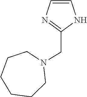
C1CCN(CC2=NC=CN2)CCC1
